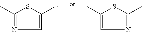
CC1=NC=C(C)S1.CC1=CN=C(C)S1
